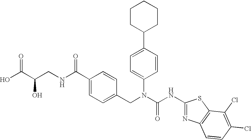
OC(C(CNC(C1=CC=C(CN(C(NC2=NC3=C(S2)C(Cl)=C(Cl)C=C3)=O)C2=CC=C(C3CCCCC3)C=C2)C=C1)=O)O)=O
